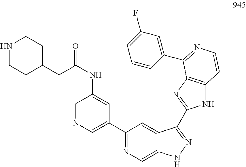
C1=C(C2=NC=C3C(=C2)C(C2=NC4=C(N2)C=CN=C4C2=CC(F)=CC=C2)=NN3)C=C(NC(=O)CC2CCNCC2)C=N1
